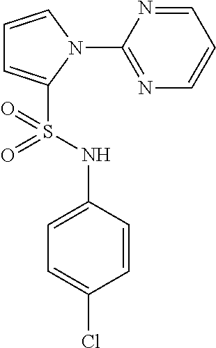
C1=CN(C2=NC=CC=N2)C(S(NC2=CC=C(Cl)C=C2)(=O)=O)=C1
